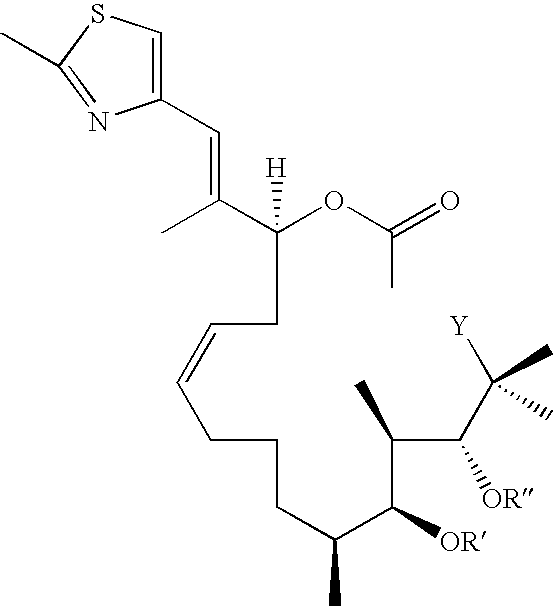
C(OC(=O)C)([H])(CC=CCCCC(C(C(C(C([Y])(C)C)[OR])C)[OR])C)C(C)=CC1=CSC(C)=N1
